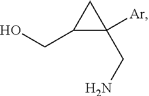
C1([Ar])(CN)C(CO)C1
